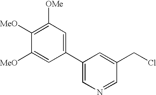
C1(C2=CN=CC(CCl)=C2)=CC([OMe])=C([MeO])C([MeO])=C1
